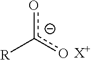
oc(o)[R].[X+]
